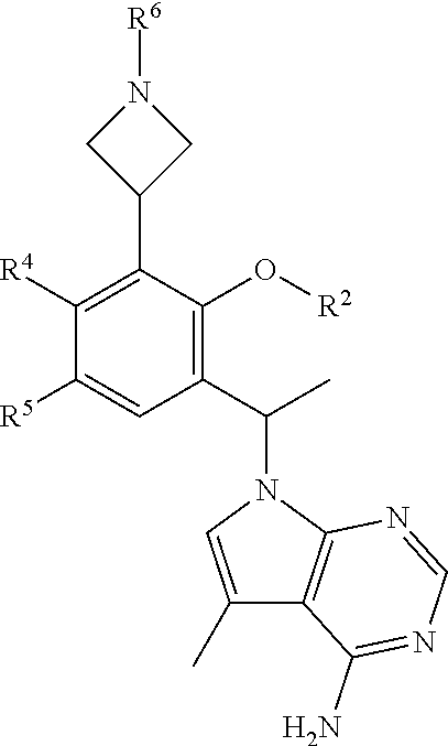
C1([R5])=CC(C(C)N2C=C(C)C3=C2N=CN=C3N)=C(O[R2])C(C2CN([R6])C2)=C1[R4]
